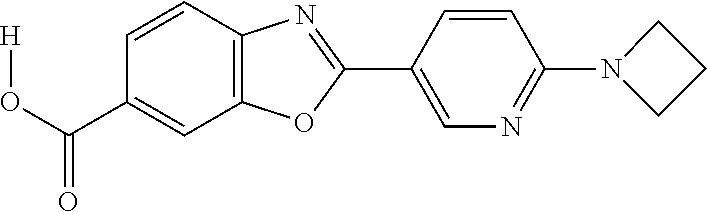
C1(C(O[H])=O)=CC2=C(C=C1)N=C(C1=CN=C(N3CCC3)C=C1)O2
